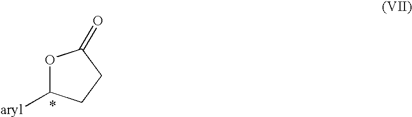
O1C([aryl])CCC1=O
